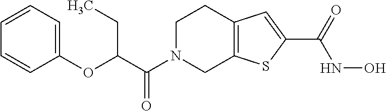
C1N(C(C(OC2=CC=CC=C2)CC)=O)CC2=C(C1)C=C(C(=O)NO)S2
